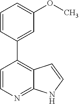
C1=CN=C2C(=C1C1=CC(OC)=CC=C1)C=CN2
